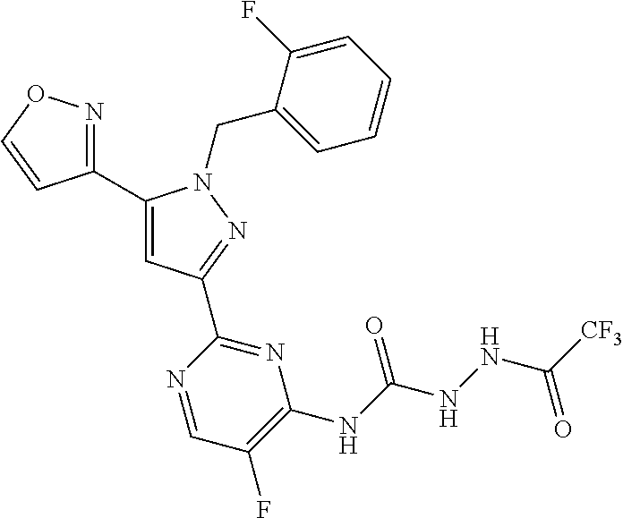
C1(C2=CC(C3=NC(NC(NNC([CF3])=O)=O)=C(F)C=N3)=NN2CC2=CC=CC=C2F)=NOC=C1
